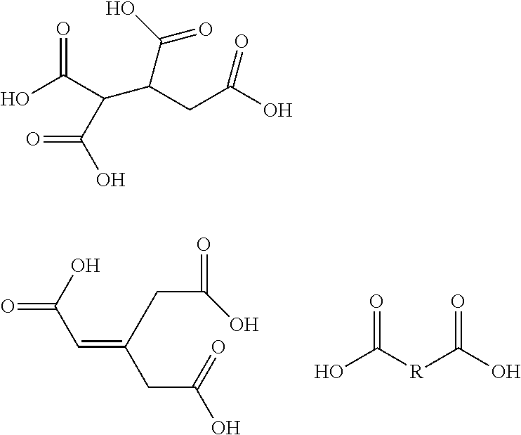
OC(C=C(CC(O)=O)CC(=O)O)=O.OC([R]C(O)=O)=O.OC(=O)C(C(C(=O)O)CC(O)=O)C(O)=O
